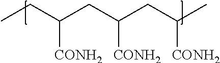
CCC(CC(CC(C)[CONH2])[CONH2])[CONH2]
